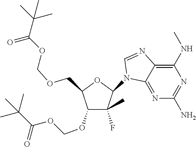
C1(N2C3=NC(N)=NC(NC)=C3N=C2)C(F)(C)C(OCOC(=O)C(C)(C)C)C(COCOC(C(C)(C)C)=O)O1
